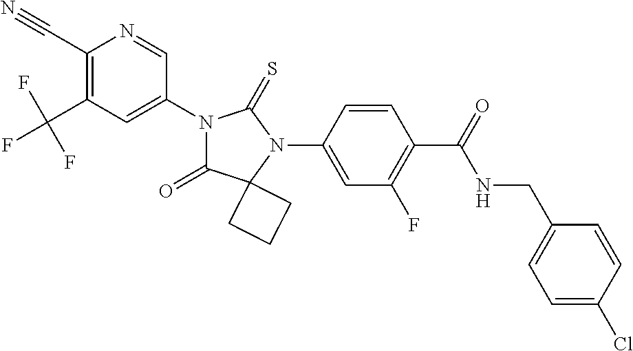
C1(C#N)=C(C(F)(F)F)C=C(N2C(=O)C3(N(C4=CC(F)=C(C(NCC5=CC=C(Cl)C=C5)=O)C=C4)C2=S)CCC3)C=N1
